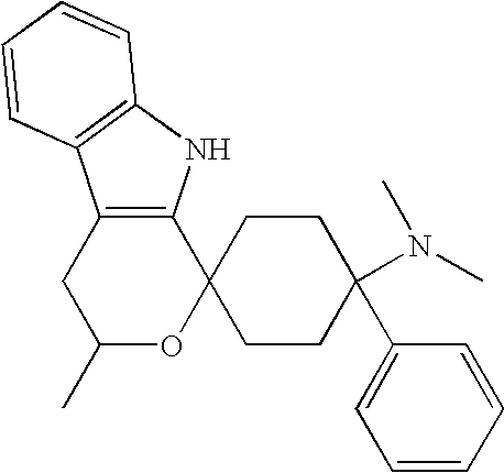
C12=C(NC3=C1C=CC=C3)C1(OC(C)C2)CCC(C2=CC=CC=C2)(N(C)C)CC1
